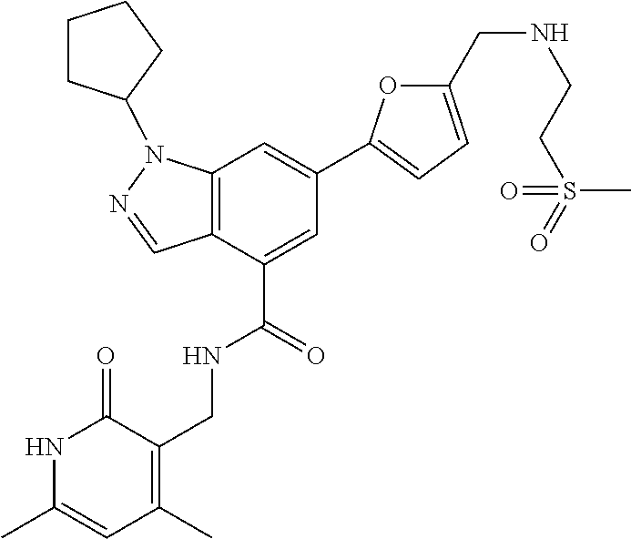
N1C(C)=CC(C)=C(CNC(C2=CC(C3=CC=C(CNCCS(C)(=O)=O)O3)=CC3=C2C=NN3C2CCCC2)=O)C1=O
